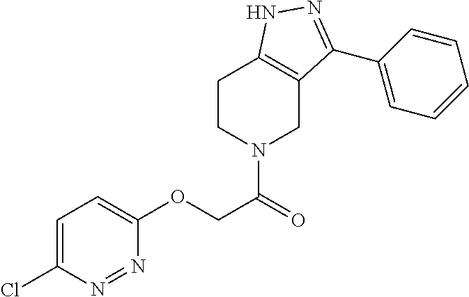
ClC1=CC=C(OCC(=O)N2CC3=C(CC2)NN=C3C2=CC=CC=C2)N=N1
